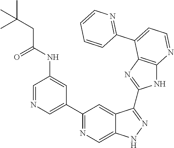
C1=NC=C(C2=NC=C3C(=C2)C(C2=NC4=C(N2)N=CC=C4C2=NC=CC=C2)=NN3)C=C1NC(=O)CC(C)(C)C
